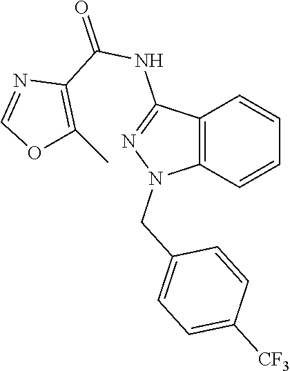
C12=C(C=CC=C1)N(CC1=CC=C([CF3])C=C1)N=C2NC(=O)C1=C(C)OC=N1
